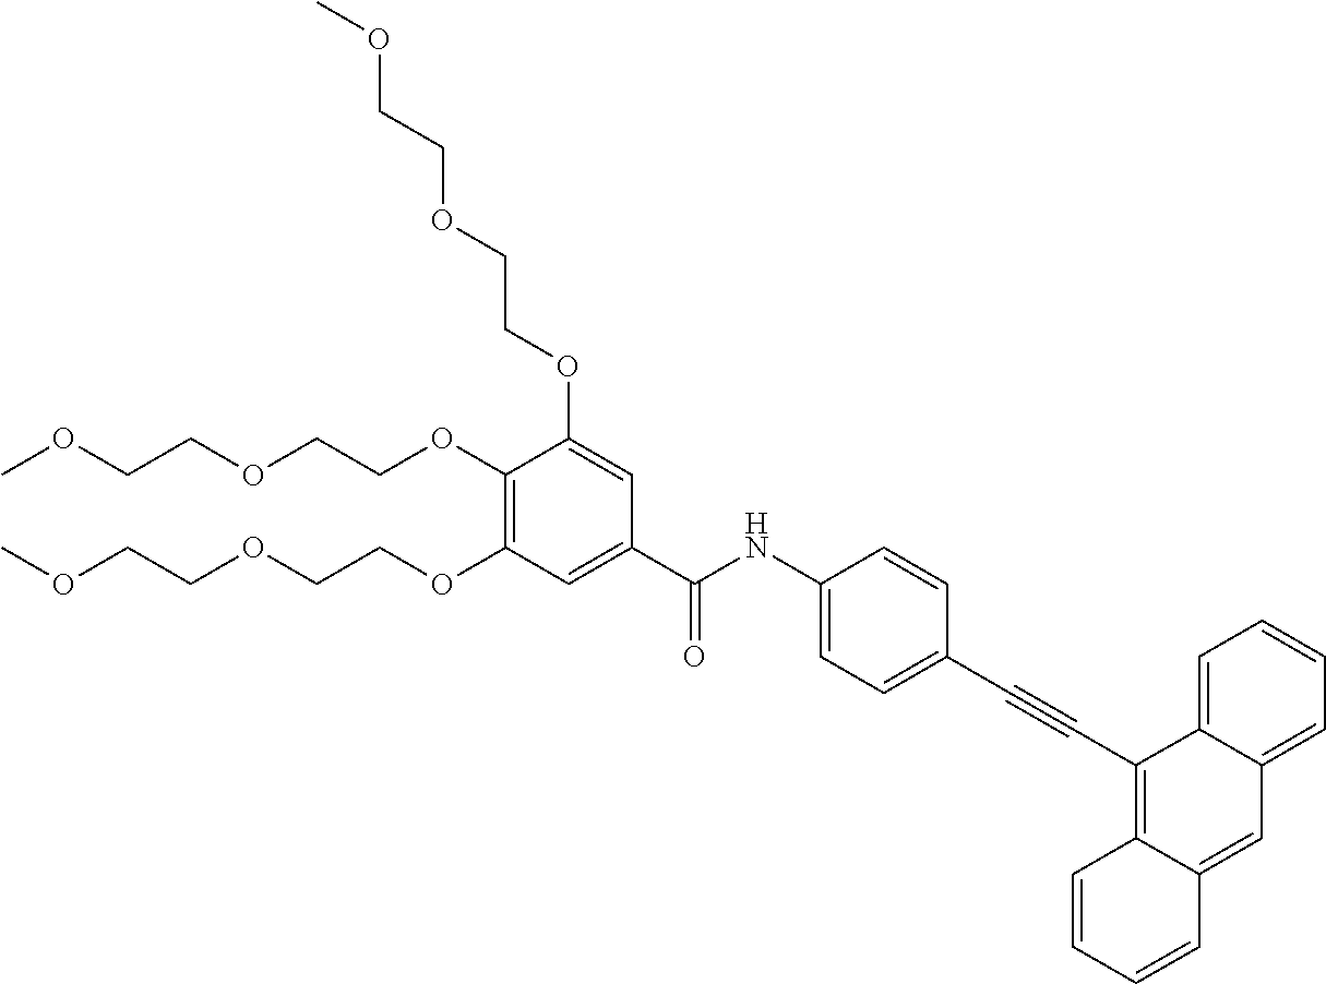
COCCOCCOC1=C(OCCOCCOC)C=C(C(NC2=CC=C(C#CC3=C4C(=CC5=CC=CC=C35)C=CC=C4)C=C2)=O)C=C1OCCOCCOC
